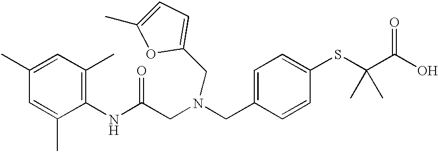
C1=C(CN(CC(NC2=C(C)C=C(C)C=C2C)=O)CC2=CC=C(C)O2)C=CC(SC(C(O)=O)(C)C)=C1
